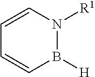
C1=CC=CB([H])N1[R1]
